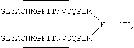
[GLYACHMGPITWVCQPLR]1([K]([GLYACHMGPITWVCQPLR]2CC2)N)CC1
